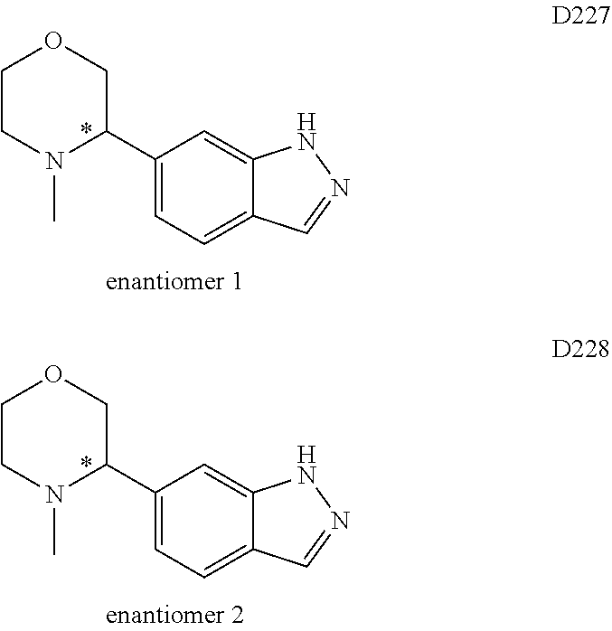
C1(C2COCCN2C)=CC=C2C(=C1)NN=C2.C1(C2COCCN2C)=CC=C2C(=C1)NN=C2
